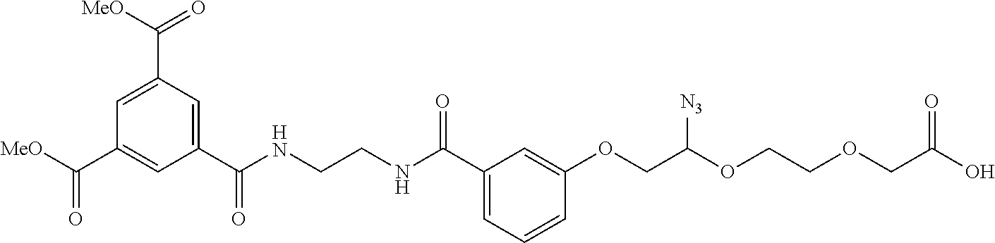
C1(C(NCCNC(C2=CC(C([MeO])=O)=CC(C([MeO])=O)=C2)=O)=O)=CC=CC(OCC(OCCOCC(O)=O)[N3])=C1
